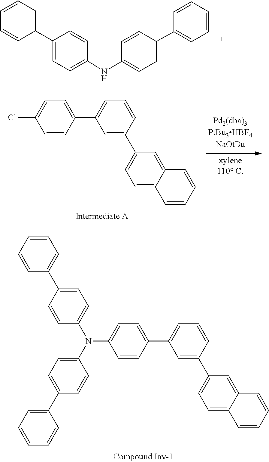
C1=CC(C2=CC=CC(C3=CC=C4C(=C3)C=CC=C4)=C2)=CC=C1N(C1=CC=C(C2=CC=CC=C2)C=C1)C1=CC=C(C2=CC=CC=C2)C=C1.C1=CC(C2=CC=C(NC3=CC=C(C4=CC=CC=C4)C=C3)C=C2)=CC=C1.C1=CC(C2=CC=CC(C3=CC=C4C(=C3)C=CC=C4)=C2)=CC=C1Cl
